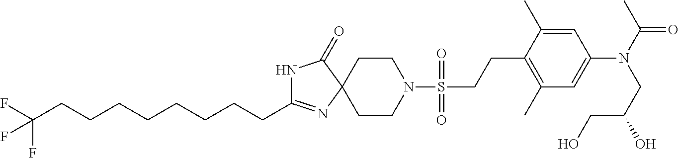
N1C(CCCCCCCCC(F)(F)F)=NC2(C1=O)CCN(S(CCC1=C(C)C=C(N(CC(O)CO)C(C)=O)C=C1C)(=O)=O)CC2
